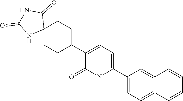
C1(C2=CC=C(C3CCC4(CC3)C(=O)NC(=O)N4)C(=O)N2)=CC=C2C(=C1)C=CC=C2
